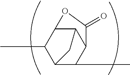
C12C3C(C)C(C(C)C1C(=O)O3)C2
